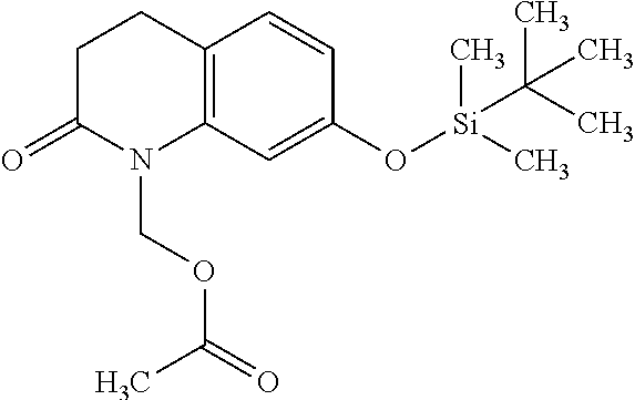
C1C(=O)N(COC(C)=O)C2=C(C1)C=CC(O[Si](C)(C)C(C)(C)C)=C2
